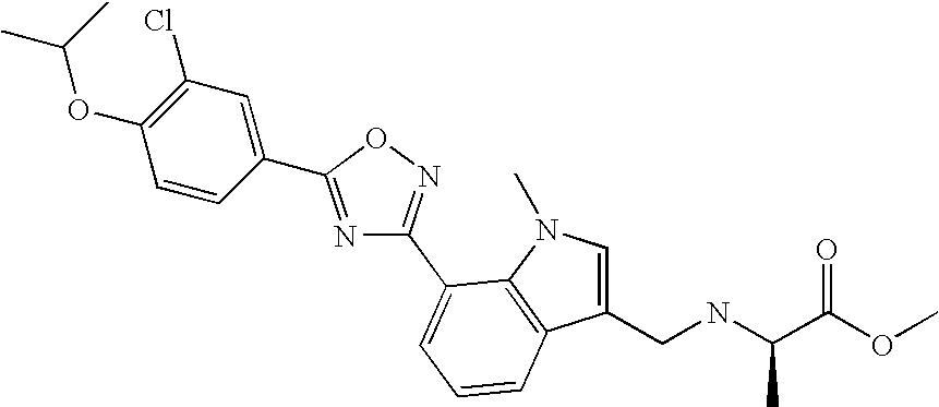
N1=C(C2=CC(Cl)=C(OC(C)C)C=C2)ON=C1C1=CC=CC2=C1N(C)C=C2CNC(C(OC)=O)C
